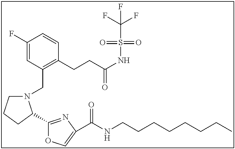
C1(F)=CC(CN2CCCC2C2=NC(C(NCCCCCCCC)=O)=CO2)=C(CCC(NS(=O)(=O)C(F)(F)F)=O)C=C1
